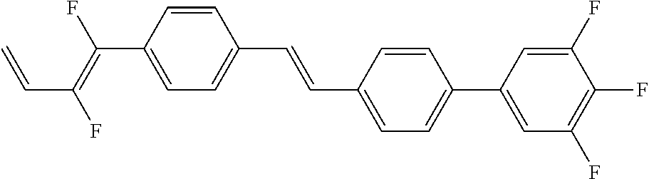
C1=CC(C(=C(F)C=C)F)=CC=C1C=CC1=CC=C(C2=CC(F)=C(F)C(F)=C2)C=C1
